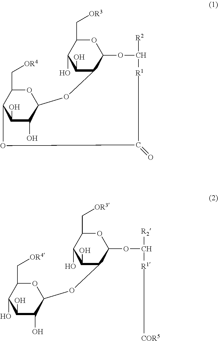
O1C(C[OR4])C2C(O)C(O)C1OC1C(O)C(O)C(C[OR3])OC1OC([R2])[R1]C(=O)O2.O1C(C[OR4])C(O)C(O)C(O)C1OC1C(O)C(O)C(C[OR3])OC1OC([R2])[R1][COR5]
